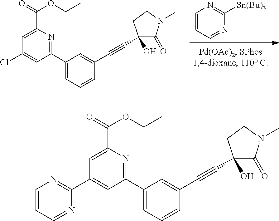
C1=CC=NC([Sn(Bu)3])=N1.ClC1=CC(C2=CC=CC(C#CC3(O)C(=O)N(C)CC3)=C2)=NC(C(=O)OCC)=C1.C1(C2=CC(C3=CC=CC(C#CC4(O)C(=O)N(C)CC4)=C3)=NC(C(=O)OCC)=C2)=NC=CC=N1
